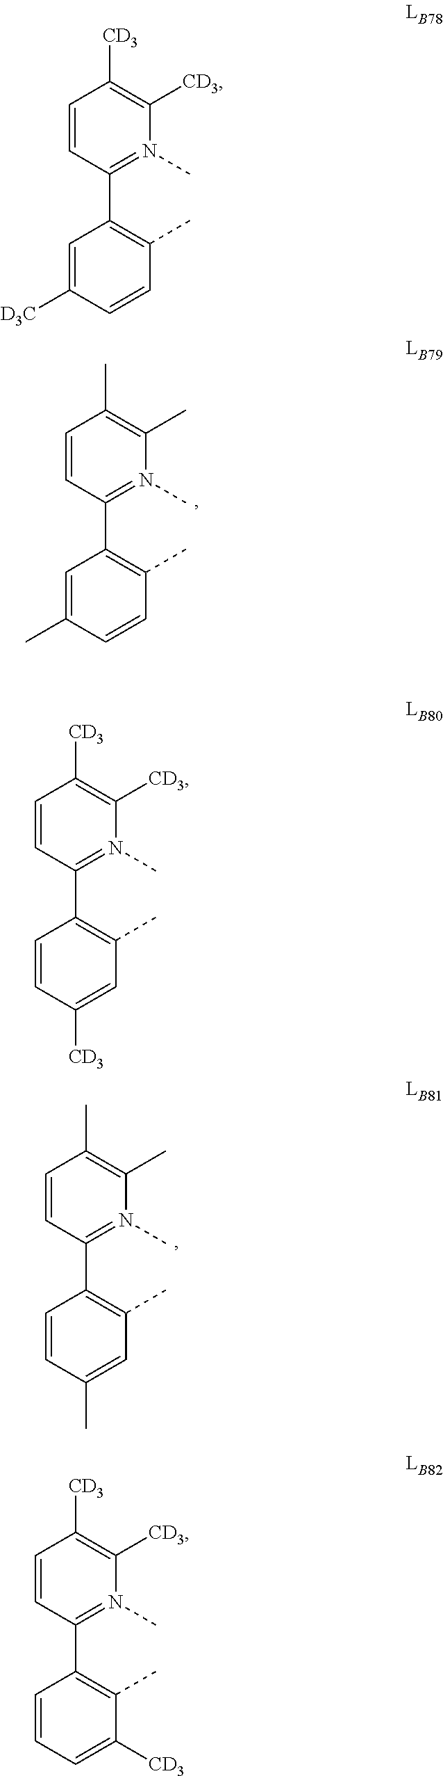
C1=CC(C2=C(C)C=CC(C)=C2)=N(C)C(C)=C1C.C1=CC(C2=C(C)C=CC([D3C])=C2)=N(C)C([CD3])=C1[CD3].C1=CC(C2=C(C)C=C(C)C=C2)=N(C)C(C)=C1C.C1=CC(C2=C(C)C=C([CD3])C=C2)=N(C)C([CD3])=C1[CD3].C1=CC(C2=C(C)C([CD3])=CC=C2)=N(C)C([CD3])=C1[CD3]
